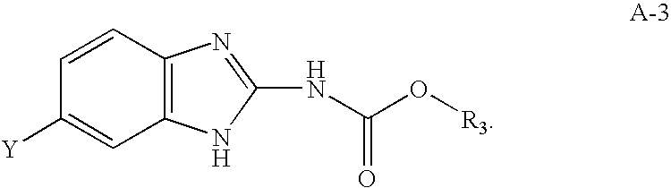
C12=C(N=C(NC(O[R3])=O)N1)C=CC([Y])=C2
